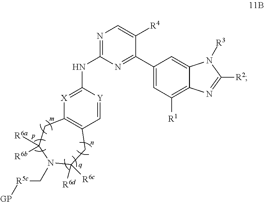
N1=C(NC2=[X]C3=C(C=[Y]2)CC([R6d])([R6c])N(C[R5c][GP])C([R6a])([R6b])C3)N=C(C2=CC([R1])=C3C(=C2)N([R3])C([R2])=N3)C([R4])=C1
